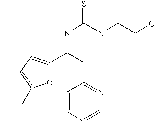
O1C(C(NC(=S)NCCO)CC2=NC=CC=C2)=CC(C)=C1C
